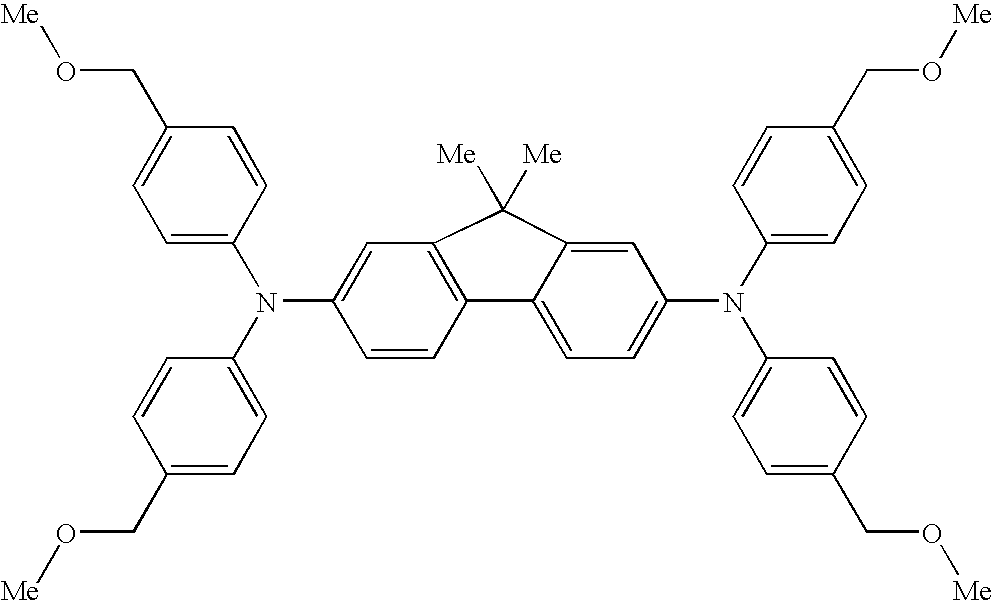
C1=CC(N(C2=CC=C(CO[Me])C=C2)C2=CC=C3C(=C2)C([Me])([Me])C2=C3C=CC(N(C3=CC=C(CO[Me])C=C3)C3=CC=C(CO[Me])C=C3)=C2)=CC=C1CO[Me]
